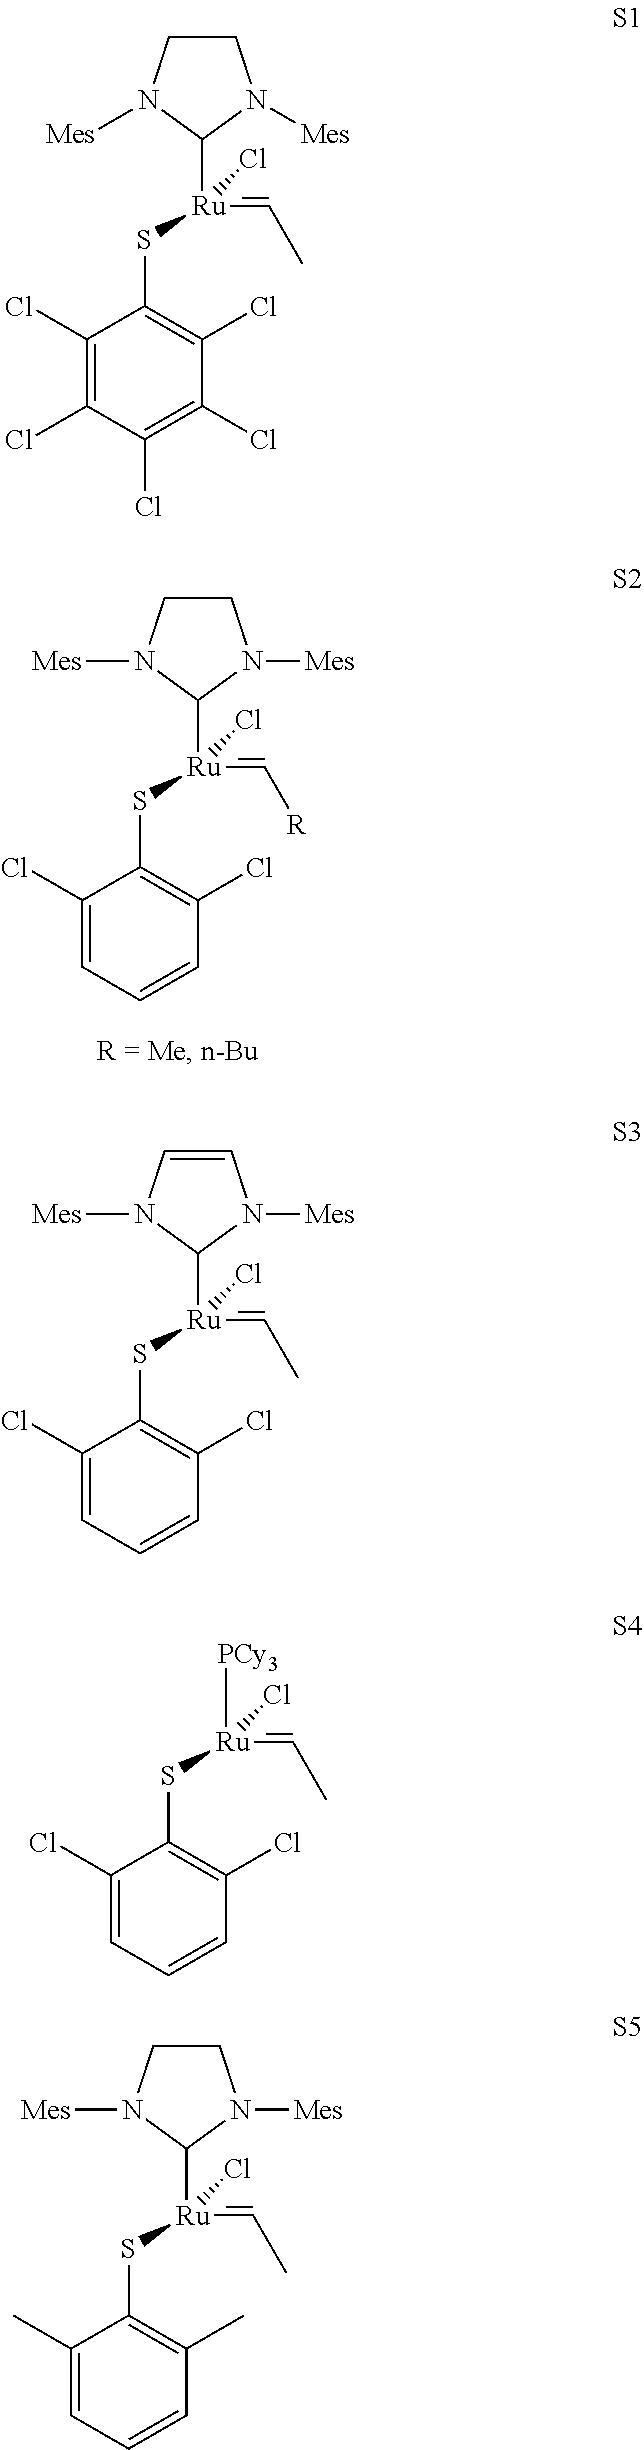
C1CN([Mes])C([Ru](=C[R])(SC2=C(Cl)C=CC=C2Cl)Cl)N1[Mes].C1=CN([Mes])C([Ru](=CC)(SC2=C(Cl)C=CC=C2Cl)Cl)N1[Mes].[PCy3][Ru](=CC)(SC1=C(Cl)C=CC=C1Cl)Cl.C1CN([Mes])C([Ru](=CC)(SC2=C(C)C=CC=C2C)Cl)N1[Mes].C1CN([Mes])C([Ru](=CC)(SC2=C(Cl)C(Cl)=C(Cl)C(Cl)=C2Cl)Cl)N1[Mes]
